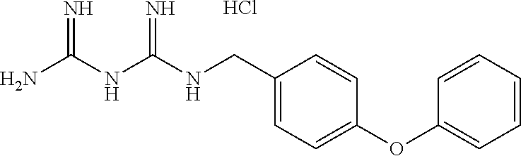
C(C1=CC=C(OC2=CC=CC=C2)C=C1)NC(NC(N)=N)=N.Cl
